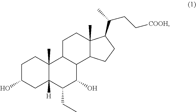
C1C(O)CC2([H])C(C)(C1)C1C(C(O)C2CC)C2C(C)(CC1)C(C(C)CC[COOH])CC2
